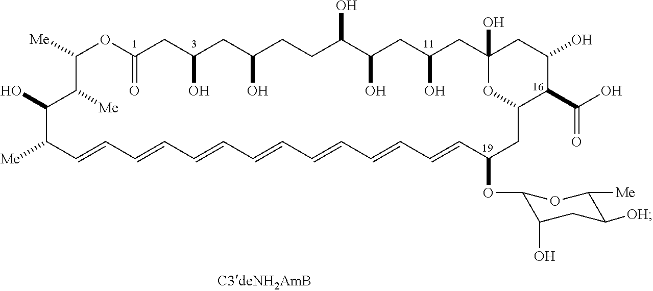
C1([Me])C([Me])C(O)C([Me])C=CC=CC=CC=CC=CC=CC=CC(OC2C(O)CC([OH])C([Me])O2)CC2OC(O)(CC(O)CC(O)C(O)CCC(O)CC(O)CC(=O)O1)CC(O)C2C(O)=O
